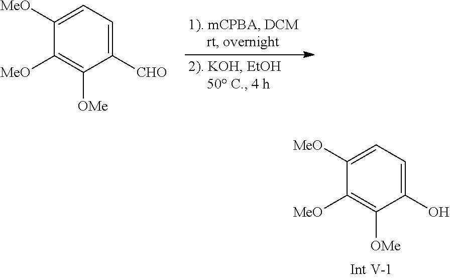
C1=C([MeO])C([MeO])=C([OMe])C(O)=C1.C1=C([MeO])C([MeO])=C([OMe])C([CHO])=C1
